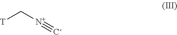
C([N+]#[C-])[T]
